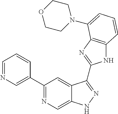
C1(C2=NC=C3C(=C2)C(C2=NC4=C(N2)C=CC=C4N2CCOCC2)=NN3)=CN=CC=C1
